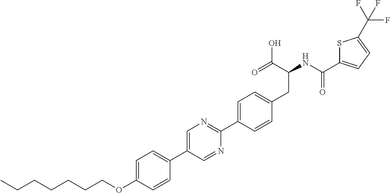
C(OC1=CC=C(C2=CN=C(C3=CC=C(CC(C(O)=O)NC(=O)C4=CC=C(C(F)(F)F)S4)C=C3)N=C2)C=C1)CCCCCC
